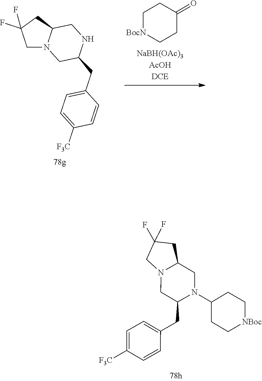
C1N2C(CC1(F)F)CN(C1CC[NBoc]CC1)C(CC1=CC=C([F3C])C=C1)C2.C1N2C(CC1(F)F)CNC(CC1=CC=C([F3C])C=C1)C2.C1[BocN]CCC(=O)C1
